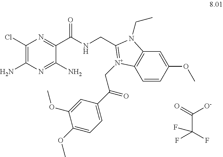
C1(Cl)=C(N)N=C(N)C(C(NCC2=[N+](CC(C3=CC=C(OC)C(OC)=C3)=O)C3=C(C=C(OC)C=C3)N2CC)=O)=N1.C(C(F)(F)F)(=O)[O-]
